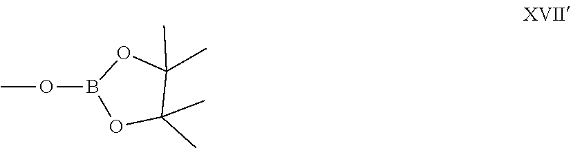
COB1OC(C)(C)C(C)(C)O1
